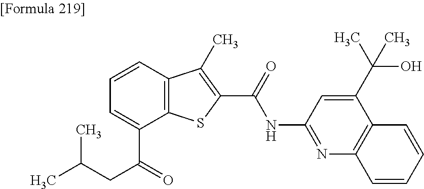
C1=C(C(=O)CC(C)C)C2=C(C=C1)C(C)=C(C(=O)NC1=NC3=C(C(C(C)(O)C)=C1)C=CC=C3)S2
